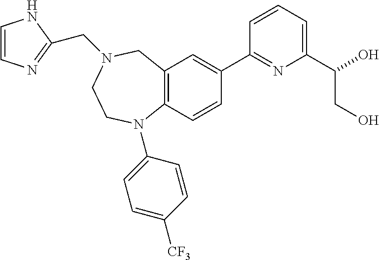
C12=C(C=CC(C3=NC(C(O)CO)=CC=C3)=C1)N(C1=CC=C([CF3])C=C1)CCN(CC1=NC=CN1)C2
